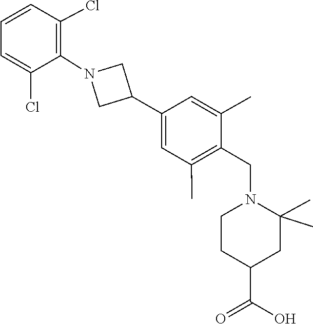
C1=CC(Cl)=C(N2CC(C3=CC(C)=C(CN4CCC(C(=O)O)CC4(C)C)C(C)=C3)C2)C(Cl)=C1
